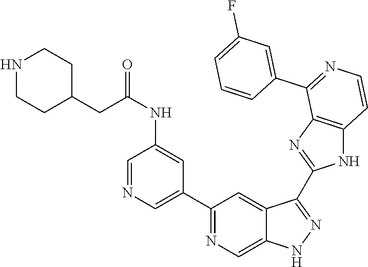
C1(C2=NC=C3C(=C2)C(C2=NC4=C(N2)C=CN=C4C2=CC(F)=CC=C2)=NN3)=CN=CC(NC(CC2CCNCC2)=O)=C1
